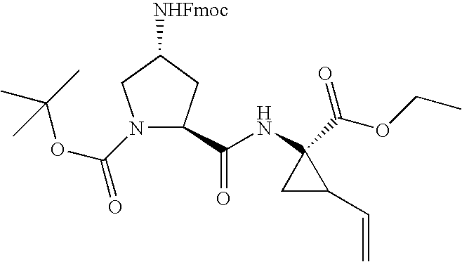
N1(C(=O)OC(C)(C)C)C(C(=O)NC2(C(OCC)=O)CC2C=C)CC([NHFmoc])C1
